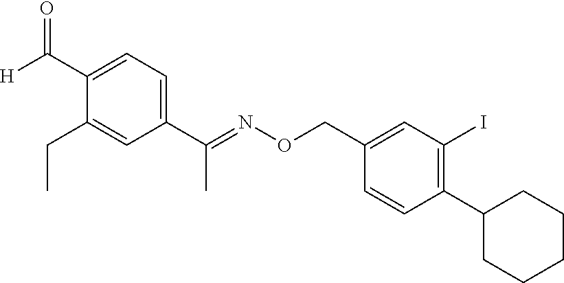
C(C)(C1=CC=C(C([H])=O)C(CC)=C1)=NOCC1=CC(I)=C(C2CCCCC2)C=C1
